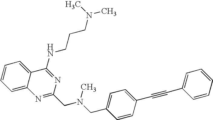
C1=CC=C2C(=C1)C(NCCCN(C)C)=NC(CN(CC1=CC=C(C#CC3=CC=CC=C3)C=C1)C)=N2
